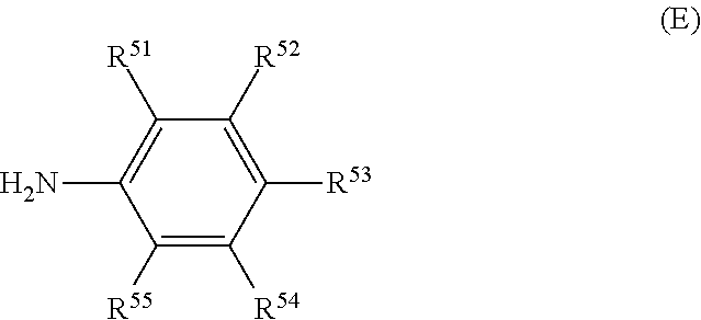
C1([R51])=C(N)C([R55])=C([R54])C([R53])=C1[R52]
